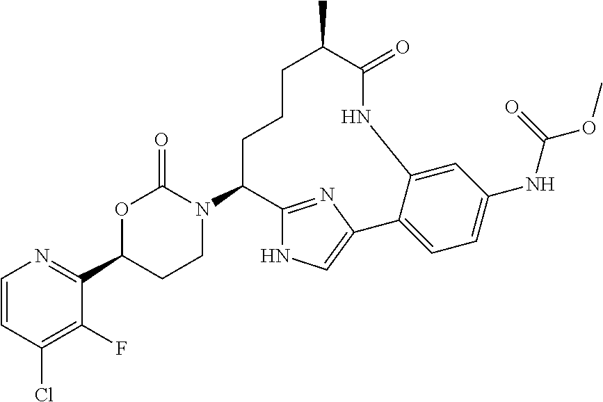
C1=CC(Cl)=C(F)C(C2CCN(C3C4=NC(=CN4)C4=CC=C(NC(OC)=O)C=C4NC(=O)C(C)CCC3)C(=O)O2)=N1
